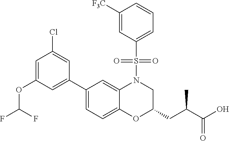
C1([F3C])=CC(S(N2C3=CC(C4=CC(OC(F)F)=CC(Cl)=C4)=CC=C3OC(CC(C(O)=O)C)C2)(=O)=O)=CC=C1
